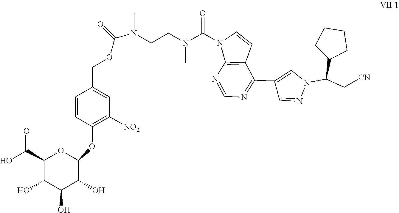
C1=CC(OC2OC(C(O)=O)C(O)C(O)C2O)=C([NO2])C=C1COC(N(C)CCN(C(N1C2=C(C=C1)C(C1=CN(C(C3CCCC3)C[CN])N=C1)=NC=N2)=O)C)=O
